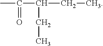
C(CC)(C(C)=O)CC
